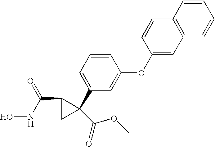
ONC(C1CC1(C(OC)=O)C1=CC=CC(OC2=CC3=C(C=C2)C=CC=C3)=C1)=O
